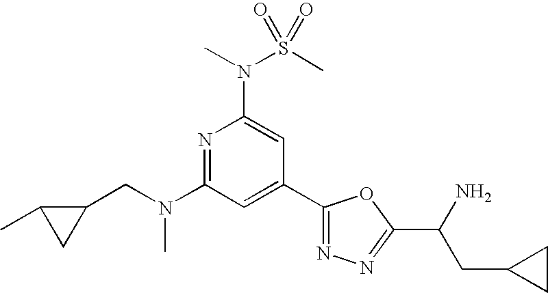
N1=C(N(CC2C(C)C2)C)C=C(C2=NN=C(C(N)CC3CC3)O2)C=C1N(S(C)(=O)=O)C
